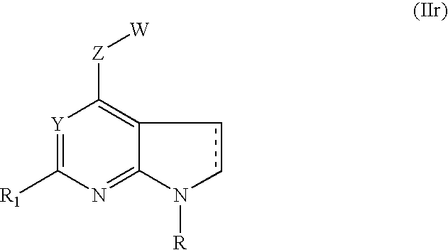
[Y]1=C([R1])N=C2C(=C1[Z][W])ccN2[R]
